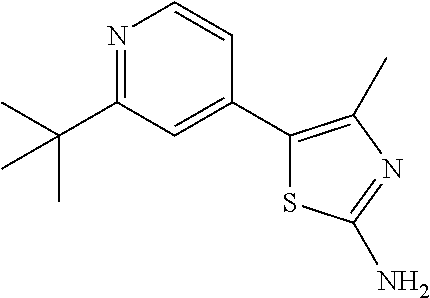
N1=C(C(C)(C)C)C=C(C2=C(C)N=C(N)S2)C=C1
